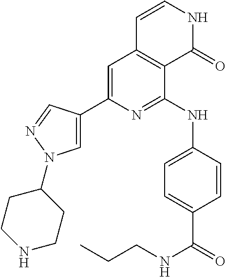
C1=C(C2=CN(C3CCNCC3)N=C2)N=C(NC2=CC=C(C(NCCC)=O)C=C2)C2=C1C=CNC2=O
